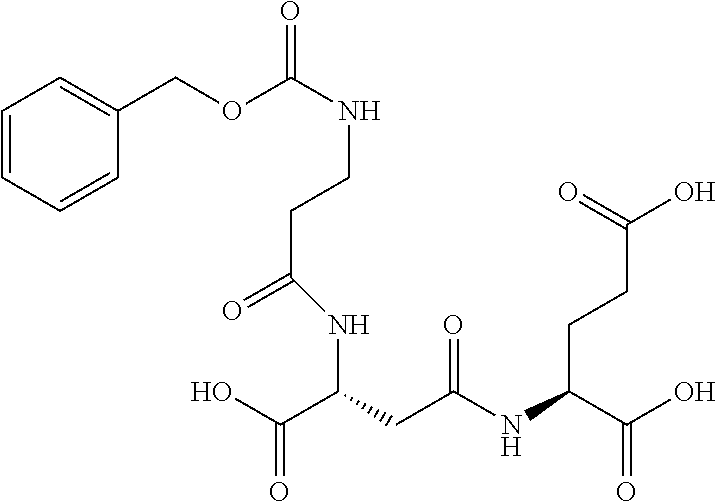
C1=CC=CC(COC(NCCC(=O)NC(CC(NC(C(O)=O)CCC(O)=O)=O)C(O)=O)=O)=C1
